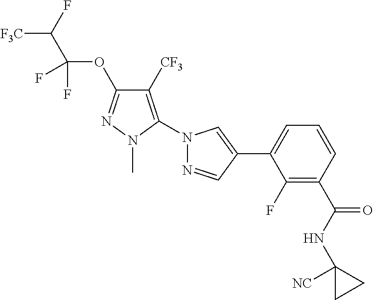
[F3C]C(F)C(OC1=NN(C)C(N2N=CC(C3=CC=CC(C(NC4([NC])CC4)=O)=C3F)=C2)=C1[CF3])(F)F
